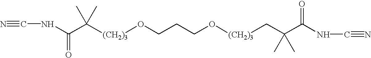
N(C(C([(CH2)3]OCCCO[(CH2)3]CC(C(NC#N)=O)(C)C)(C)C)=O)C#N
